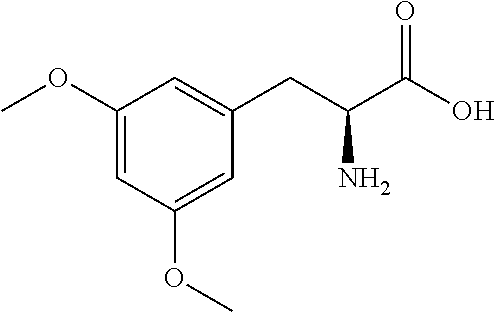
COC1=CC(CC(C(=O)O)N)=CC(OC)=C1
